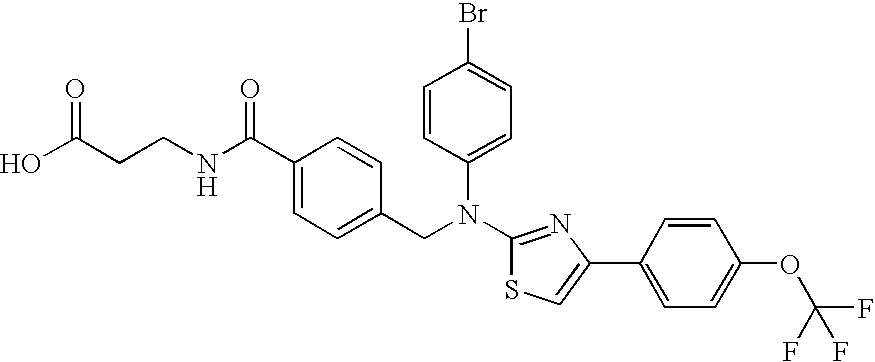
C1(C(NCCC(O)=O)=O)=CC=C(CN(C2=NC(C3=CC=C(OC(F)(F)F)C=C3)=CS2)C2=CC=C(Br)C=C2)C=C1
